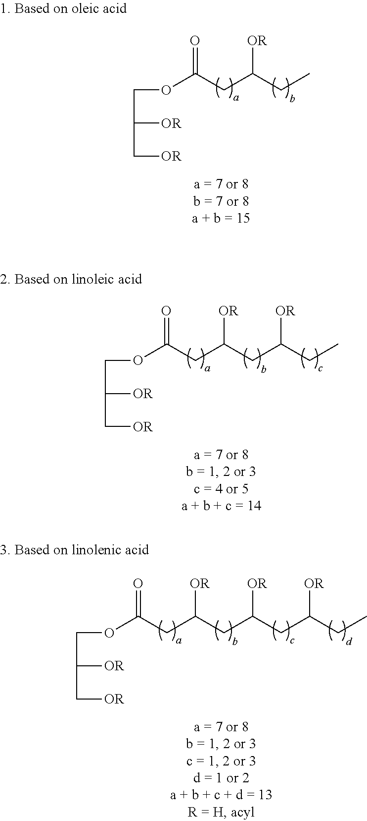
O(C(CC(CC)[OR])=O)CC([OR])C[OR].O(C(CC(CC(CC)[OR])[OR])=O)CC([OR])C[OR].O(C(CC(CC(CC(CC)[OR])[OR])[OR])=O)CC([OR])C[OR]
